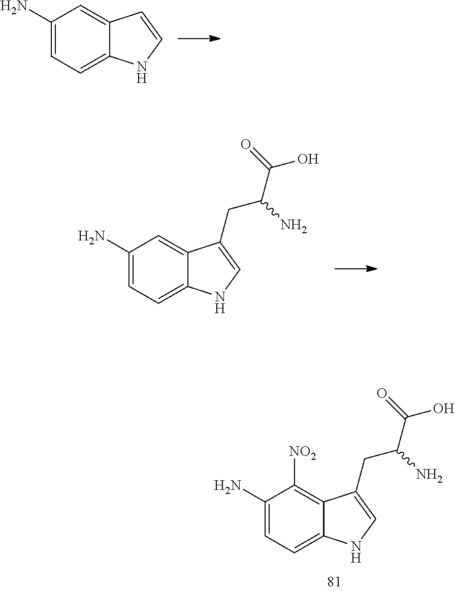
C1(N)=CC=C2C(=C1)C=CN2.C1(N)=CC=C2C(=C1)C(CC(N)C(O)=O)=CN2.C1(N)=CC=C2C(=C1[NO2])C(CC(N)C(O)=O)=CN2
